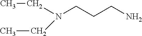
CCN(CCCN)CC
